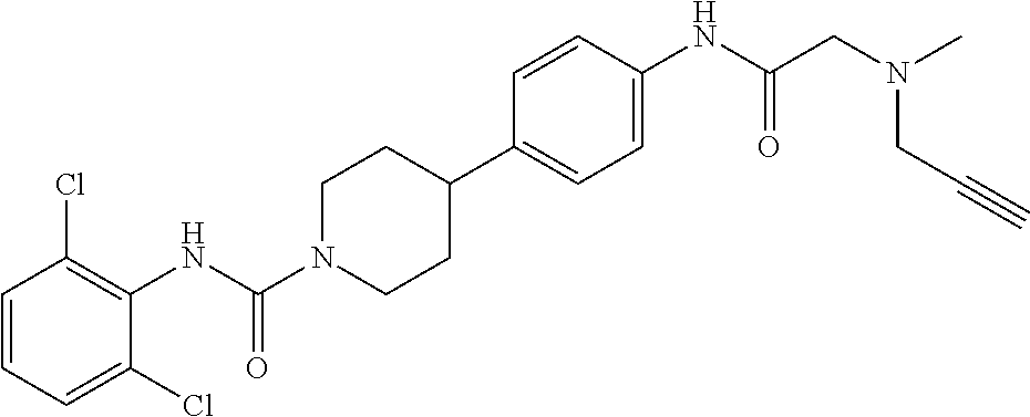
C1=CC=C(Cl)C(NC(N2CCC(C3=CC=C(NC(CN(CC#C)C)=O)C=C3)CC2)=O)=C1Cl
